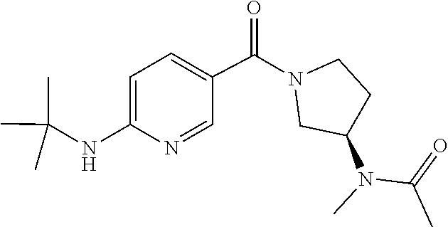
CN(C(=O)C)C1CN(C(C2=CC=C(NC(C)(C)C)N=C2)=O)CC1
